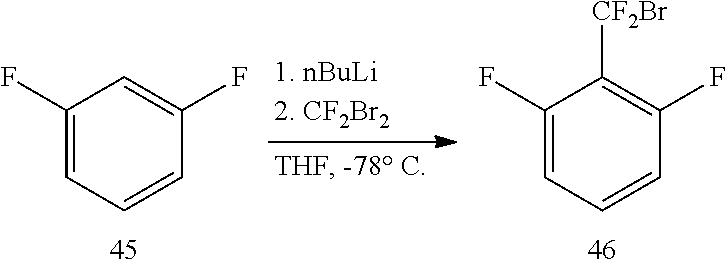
C1(F)=CC=CC(F)=C1.C1(F)=CC=CC(F)=C1[CF2Br]
